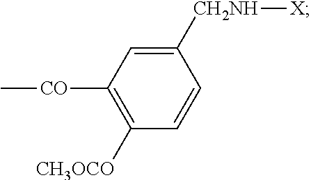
C1([CH2NH][X])=CC([CO]C)=C([CH3OCO])C=C1
